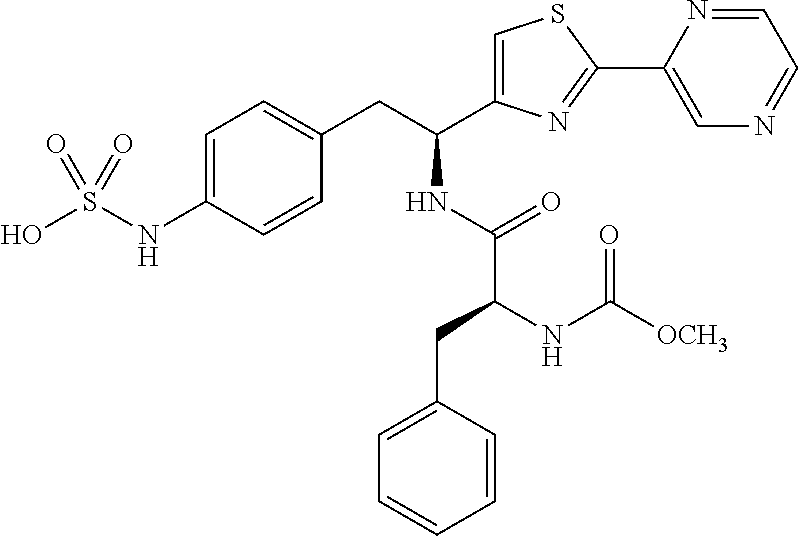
OS(NC1=CC=C(CC(NC(C(CC2=CC=CC=C2)NC([OCH3])=O)=O)C2=CSC(C3=CN=CC=N3)=N2)C=C1)(=O)=O
